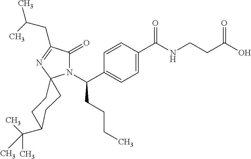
C1=C(C(=O)NCCC(O)=O)C=CC(C(N2C(=O)C(CC(C)C)=NC23CCC(C(C)(C)C)CC3)CCCC)=C1
